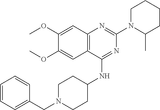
C12=C(C(NC3CCN(CC4=CC=CC=C4)CC3)=NC(N3C(C)CCCC3)=N1)C=C(OC)C(OC)=C2
